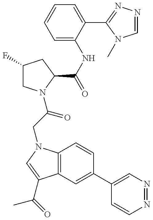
C1(F)CN(C(=O)CN2C3=C(C(C(=O)C)=C2)C=C(C2=CN=NC=C2)C=C3)C(C(NC2=CC=CC=C2C2=NN=CN2C)=O)C1
